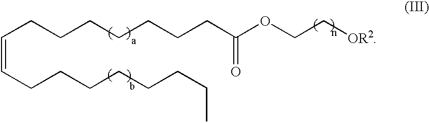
C(=CCCCCCCCC)CCCCCCCC(OCC[OR2])=O
